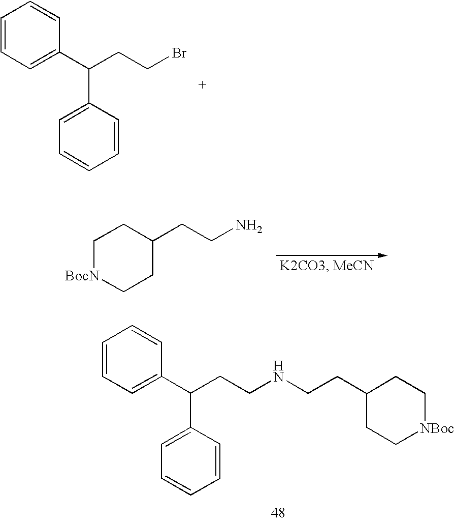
C1=CC=C(C(CCBr)C2=CC=CC=C2)C=C1.C1[BocN]CCC(CCN)C1.C1=CC=C(C(CCNCCC2CC[NBoc]CC2)C2=CC=CC=C2)C=C1
